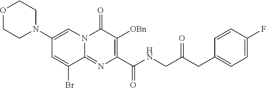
O1CCN(C2=CN3C(=NC(C(NCC(CC4=CC=C(F)C=C4)=O)=O)=C([OBn])C3=O)C(Br)=C2)CC1
